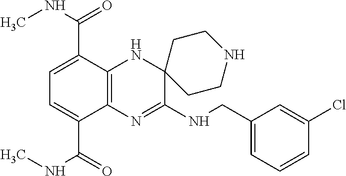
C12=C(N=C(NCC3=CC=CC(Cl)=C3)C3(N1)CCNCC3)C(C(NC)=O)=CC=C2C(NC)=O
